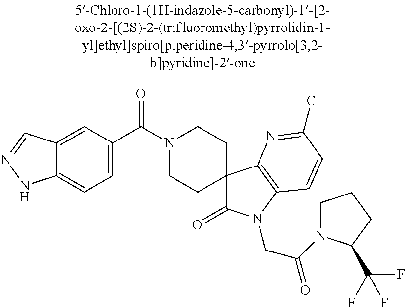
N1(C(C2=CC=C3C(=C2)C=NN3)=O)CCC2(CC1)C(=O)N(CC(N1CCCC1C(F)(F)F)=O)C1=C2N=C(Cl)C=C1
